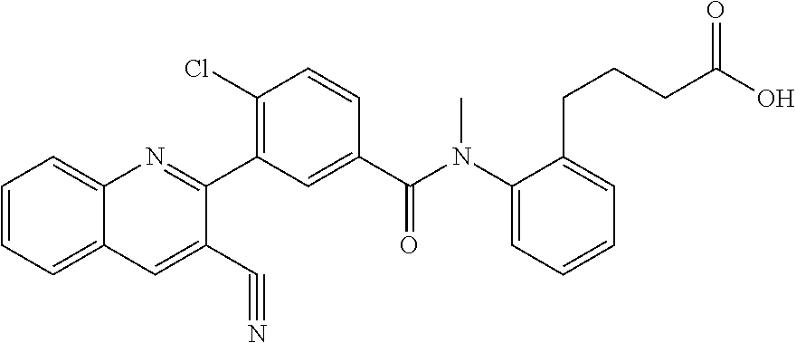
C12=CC=CC=C1C=C(C#N)C(C1=C(Cl)C=CC(C(N(C3=CC=CC=C3CCCC(O)=O)C)=O)=C1)=N2
